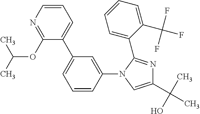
C1(OC(C)C)=NC=CC=C1C1=CC=CC(N2C=C(C(C)(O)C)N=C2C2=CC=CC=C2C(F)(F)F)=C1
